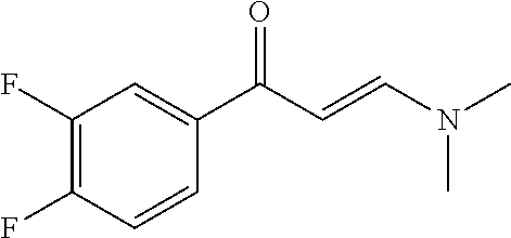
C1(F)=C(F)C=CC(C(C=CN(C)C)=O)=C1
